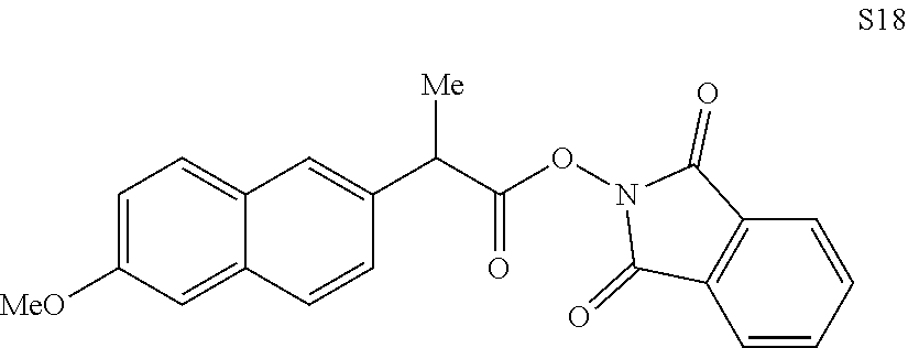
C1([MeO])=CC=C2C=C(C(C(ON3C(=O)C4=C(C3=O)C=CC=C4)=O)[Me])C=CC2=C1
